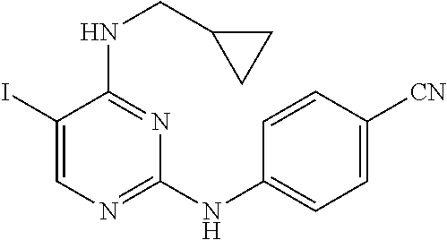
C1(I)=CN=C(NC2=CC=C([CN])C=C2)N=C1NCC1CC1
